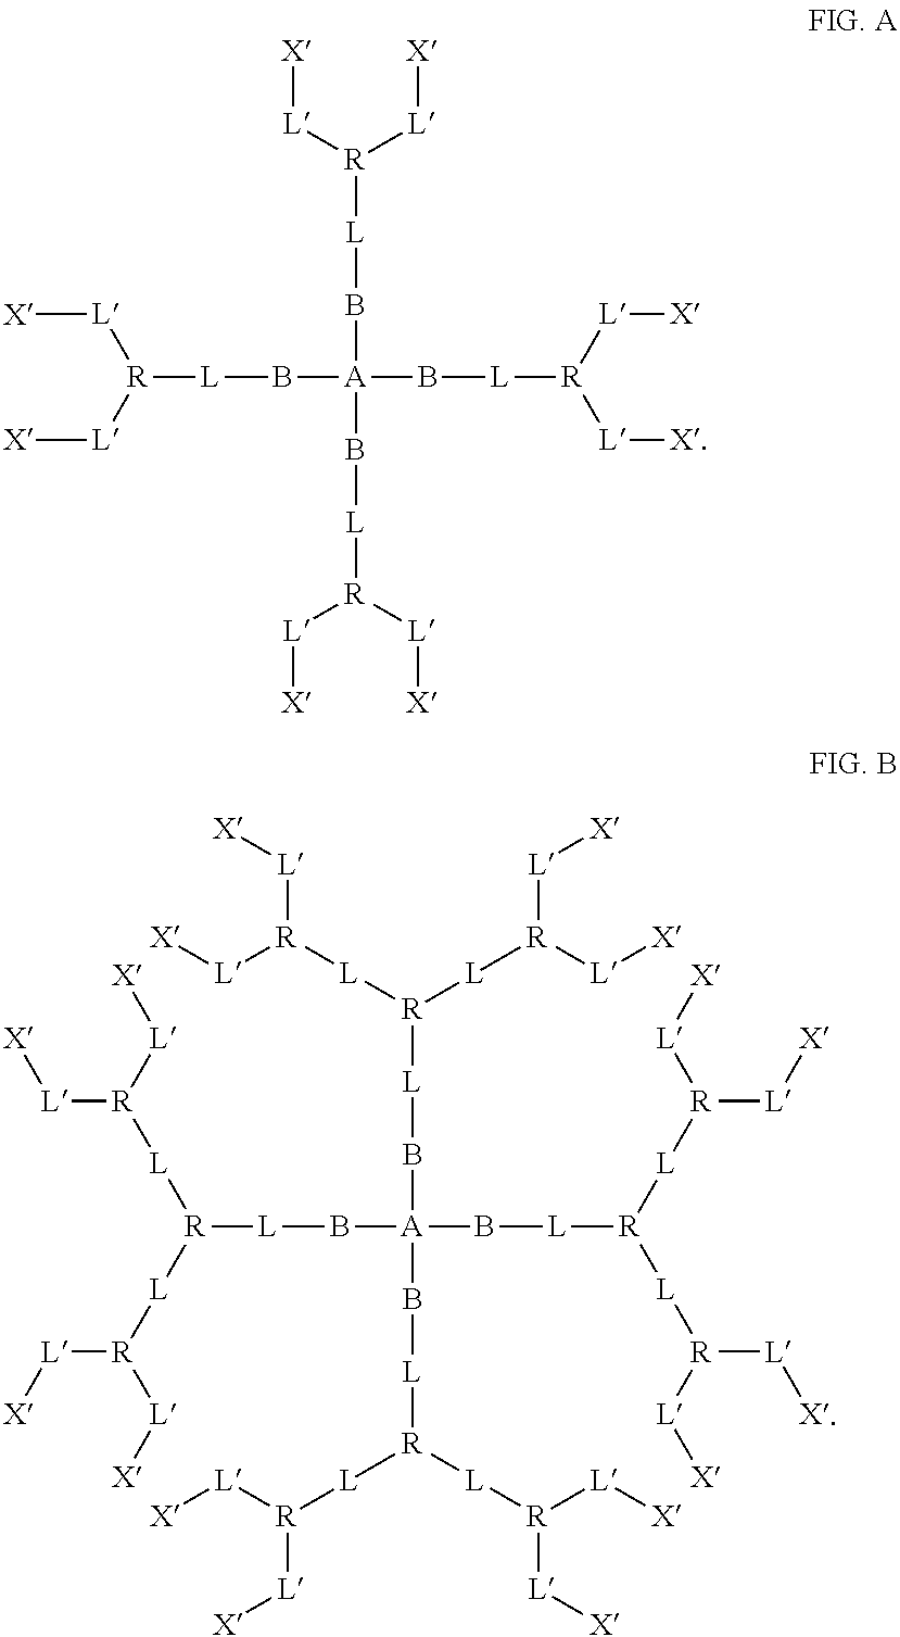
[X][L][R]([L]B[A](B[L][R]([L][X])[L][X])(B[L][R]([L][X])[L][X])B[L][R]([L][X])[L][X])[L][X].[R]([L]B[A](B[L][R]([L][R]([L][X])[L][X])[L][R]([L][X])[L][X])(B[L][R]([L][R]([L][X])[L][X])[L][R]([L][X])[L][X])B[L][R]([L][R]([L][X])[L][X])[L][R]([L][X])[L][X])([L][R]([L][X])[L][X])[L][R]([L][X])[L][X]
